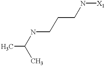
CC(C)NCCCN[X1]
